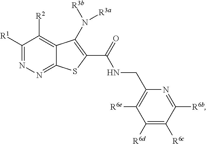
C1([R1])=NN=C2C(=C1[R2])C(N([R3b])[R3a])=C(C(NCC1=C([R6e])C([R6d])=C([R6c])C([R6b])=N1)=O)S2
